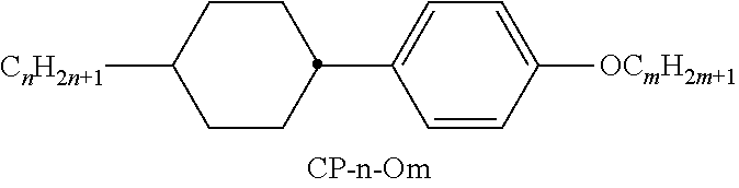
C1CC(C2=CC=C([OCmH2m+1])C=C2)CCC1[CnH2n+1]
